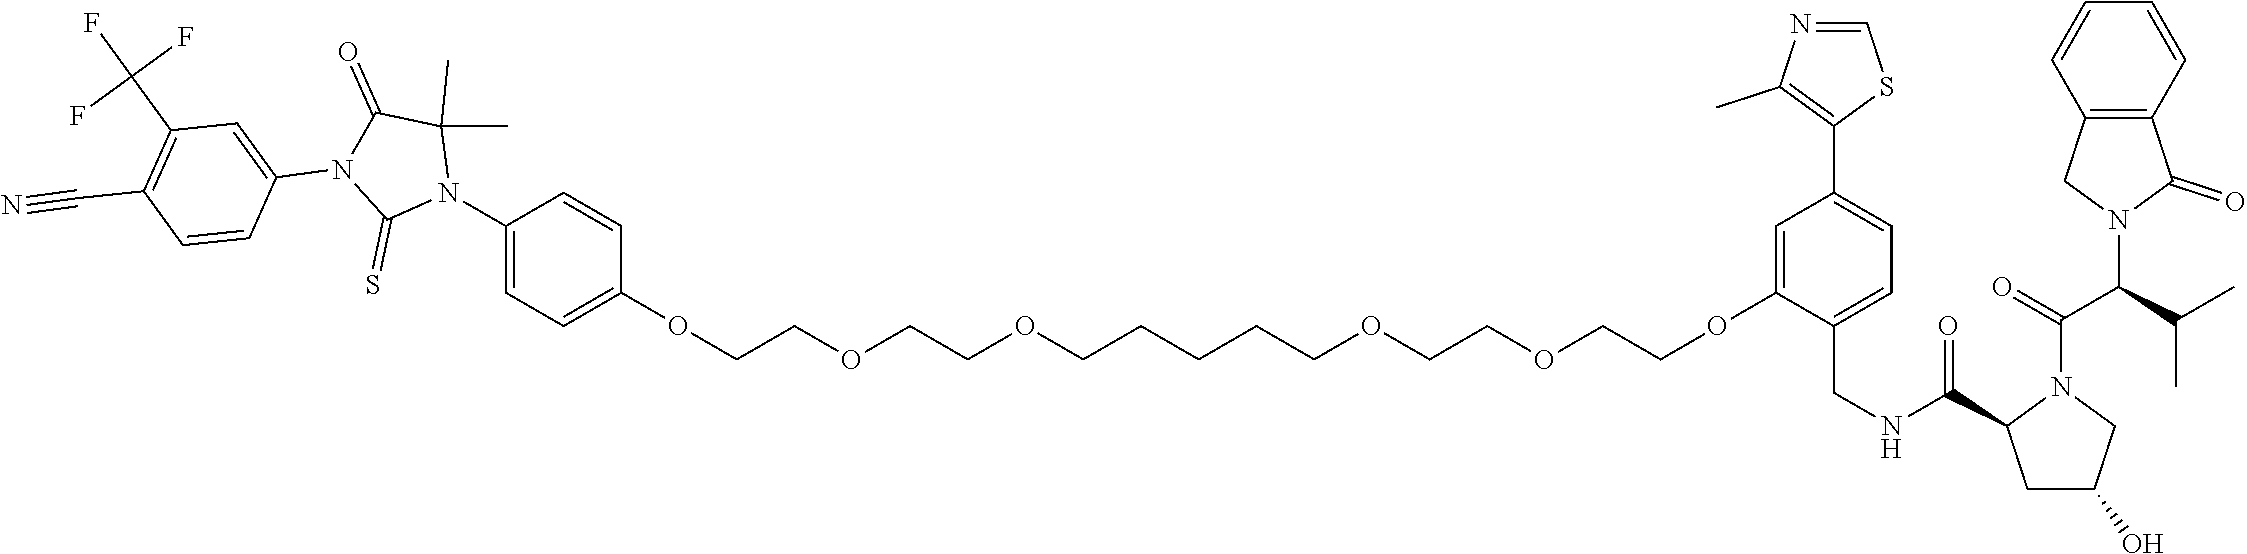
C1(OCCOCCOCCCCCOCCOCCOC2=CC=C(N3C(C)(C)C(=O)N(C4=CC(C(F)(F)F)=C(C#N)C=C4)C3=S)C=C2)=CC(C2=C(C)N=CS2)=CC=C1CNC(=O)C1CC(O)CN1C(=O)C(C(C)C)N1C(=O)C2=C(C1)C=CC=C2
